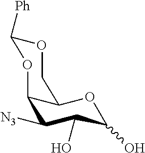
C12C([N3])C(O)C(O)OC1COC([Ph])O2
